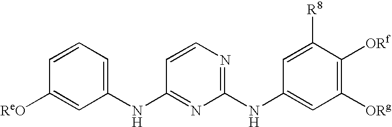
C1(NC2=NC(NC3=CC([ORg])=C([ORf])C([R8])=C3)=NC=C2)=CC=CC([ReO])=C1
